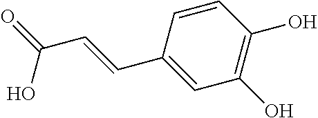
C1=CC(O)=C(O)C=C1C=CC(=O)O
